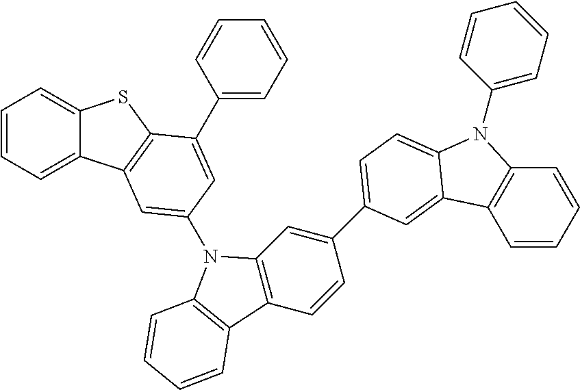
C1=CC=C2C(=C1)SC1=C2C=C(N2C3=C(C=CC(C4=CC=C5N(C6=CC=CC=C6)C6=C(C=CC=C6)C5=C4)=C3)C3=C2C=CC=C3)C=C1C1=CC=CC=C1
